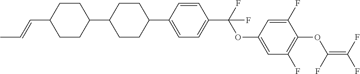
C1(C2=CC=C(C(OC3=CC(F)=C(OC(=C(F)F)F)C(F)=C3)(F)F)C=C2)CCC(C2CCC(C=CC)CC2)CC1
